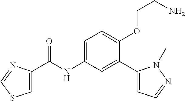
C1=C(C(=O)NC2=CC=C(OCCN)C(C3=CC=NN3C)=C2)N=CS1
